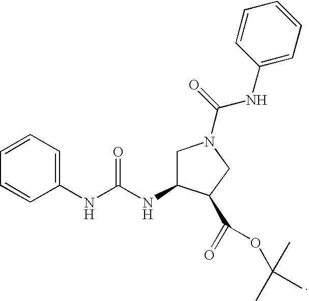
C1=CC(NC(=O)N2CC(NC(NC3=CC=CC=C3)=O)C(C(=O)OC(C)(C)C)C2)=CC=C1
